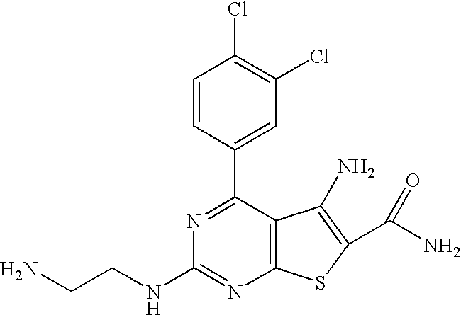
C1=CC(C2=NC(NCCN)=NC3=C2C(N)=C(C(=O)N)S3)=CC(Cl)=C1Cl
